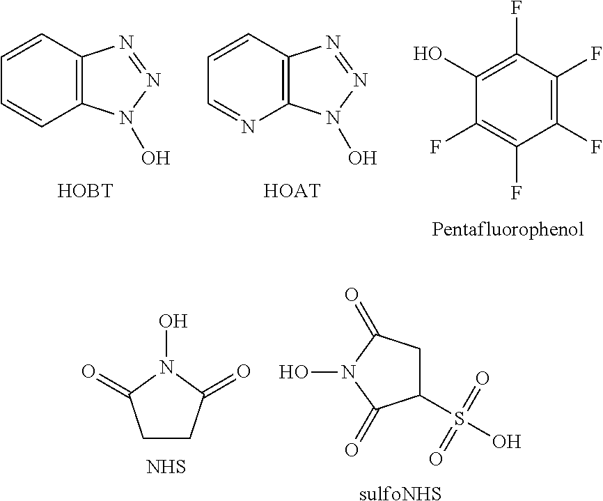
N1(O)C(=O)CCC1=O.[NHS].C1C(S(O)(=O)=O)C(=O)N(O)C1=O.[sulfoNHS].C12=C(C=CC=C1)N=NN2O.[HOBT].C12=C(C=CC=N1)N=NN2O.[HOAT].C1(F)=C(F)C(F)=C(O)C(F)=C1F.[Pentafluorophenol]
